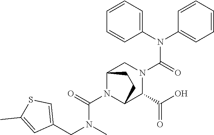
C(N1C2C(C(O)=O)N(C(N(C3=CC=CC=C3)C3=CC=CC=C3)=O)CC1CC2)(=O)N(CC1=CSC(C)=C1)C
